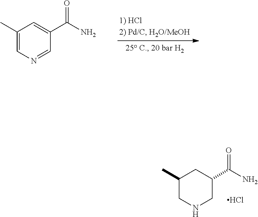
C1(C)=CN=CC(C(N)=O)=C1.C1(C)CNCC(C(N)=O)C1.Cl
